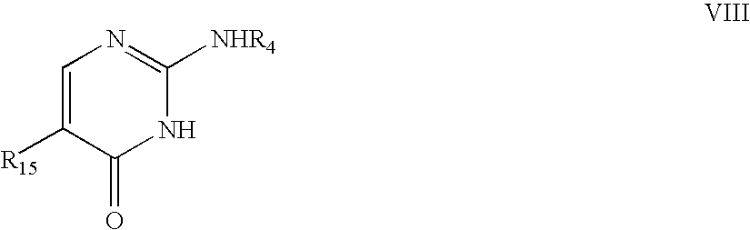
C1=C([R15])C(=O)NC([NHR4])=N1
